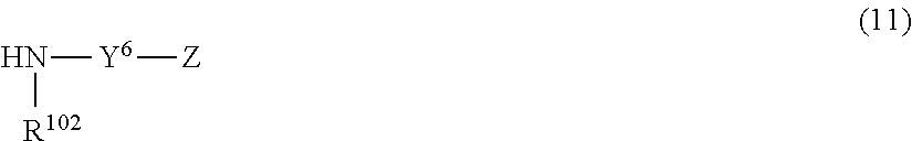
N([Y6][Z])[R102]
